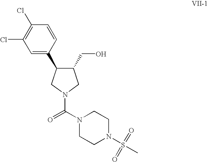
N1(C(=O)N2CC(CO)C(C3=CC(Cl)=C(Cl)C=C3)C2)CCN(S(=O)(C)=O)CC1
